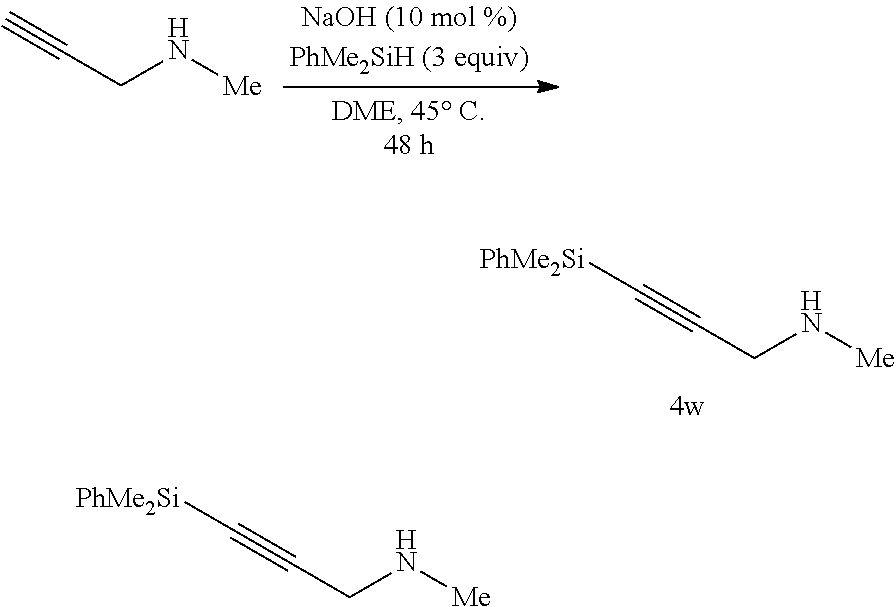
C#CCN[Me].C(#CCN[Me])[PhMe2Si].C(#CCN[Me])[PhMe2Si]
